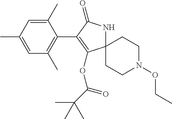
C1(C)=CC(C)=CC(C)=C1C1=C(OC(C(C)(C)C)=O)C2(NC1=O)CCN(OCC)CC2
